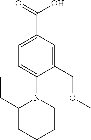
C1CN(C2=CC=C(C(=O)O)C=C2COC)C(CC)CC1
